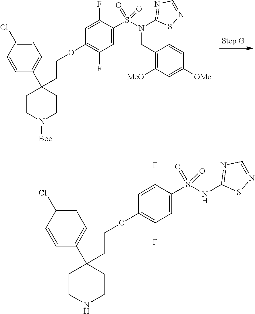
C1=C(F)C(S(N(C2=NC=NS2)CC2=C([MeO])C=C([OMe])C=C2)(=O)=O)=CC(F)=C1OCCC1(C2=CC=C(Cl)C=C2)CCN([Boc])CC1.C1=C(F)C(S(NC2=NC=NS2)(=O)=O)=CC(F)=C1OCCC1(C2=CC=C(Cl)C=C2)CCNCC1
